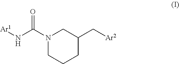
N(C(N1CCCC(C[Ar2])C1)=O)[Ar1]
